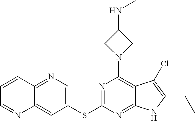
C12=NC=C(SC3=NC(N4CC(NC)C4)=C4C(=N3)NC(CC)=C4Cl)C=C1N=CC=C2
